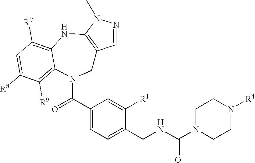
C1=NN(C)C2=C1CN(C(=O)C1=CC=C(CNC(=O)N3CCN([R4])CC3)C([R1])=C1)C1=C([R9])C([R8])=CC([R7])=C1N2
